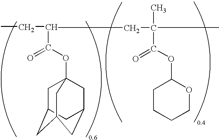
CCCC(=O)OC12CC3CC(CC(C1)C3)C2.CCC(C)(C(=O)OC1CCCCO1)C
